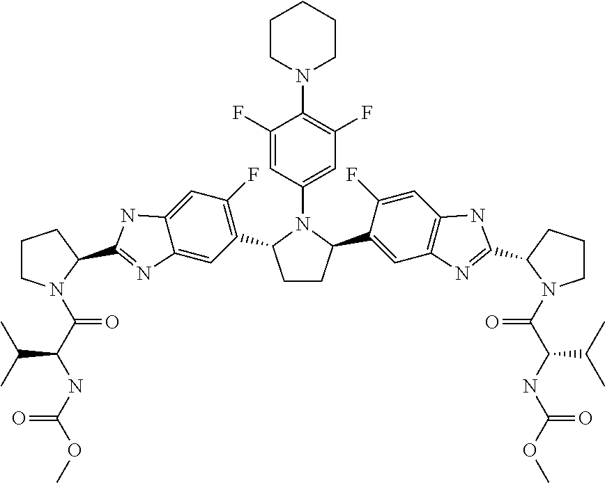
C1CC(C2=CC3=C(C=C2F)NC(C2CCCN2C(C(NC(OC)=O)C(C)C)=O)=N3)N(C2=CC(F)=C(N3CCCCC3)C(F)=C2)C1C1=C(F)C=C2C(=C1)N=C(C1N(C(=O)C(C(C)C)NC(OC)=O)CCC1)N2
